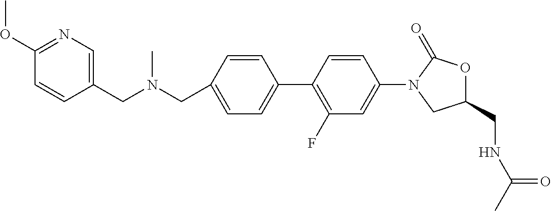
C(C1=CC=C(C2=C(F)C=C(N3CC(CNC(C)=O)OC3=O)C=C2)C=C1)N(CC1=CN=C(OC)C=C1)C
